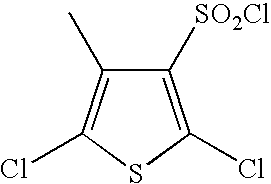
C1([SO2Cl])=C(Cl)SC(Cl)=C1C
